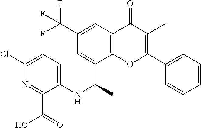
C1=C(Cl)N=C(C(O)=O)C(NC(C2=CC(C(F)(F)F)=CC3=C2OC(C2=CC=CC=C2)=C(C)C3=O)C)=C1
